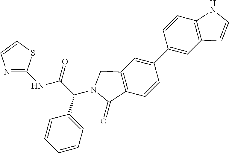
C1(C2=CC3=C(C=C2)NC=C3)=CC2=C(C=C1)C(=O)N(C(C1=CC=CC=C1)C(NC1=NC=CS1)=O)C2
